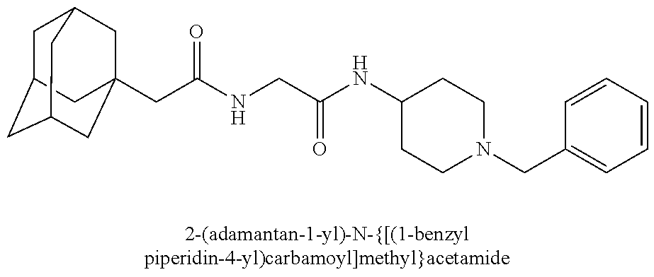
C1C2CC3CC(CC(NCC(NC4CCN(CC5=CC=CC=C5)CC4)=O)=O)(CC1C3)C2
